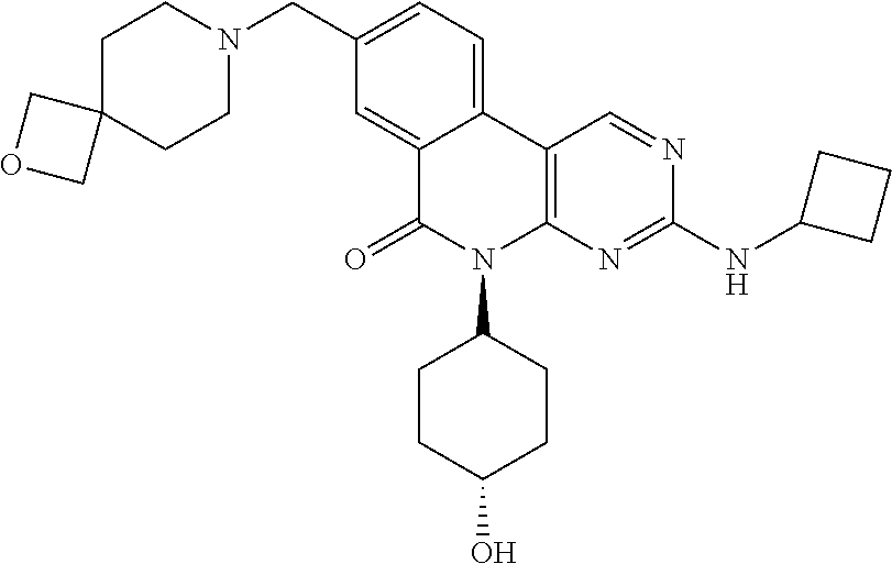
C12=CC(CN3CCC4(CC3)COC4)=CC=C1C1=C(N(C3CCC(O)CC3)C2=O)N=C(NC2CCC2)N=C1
